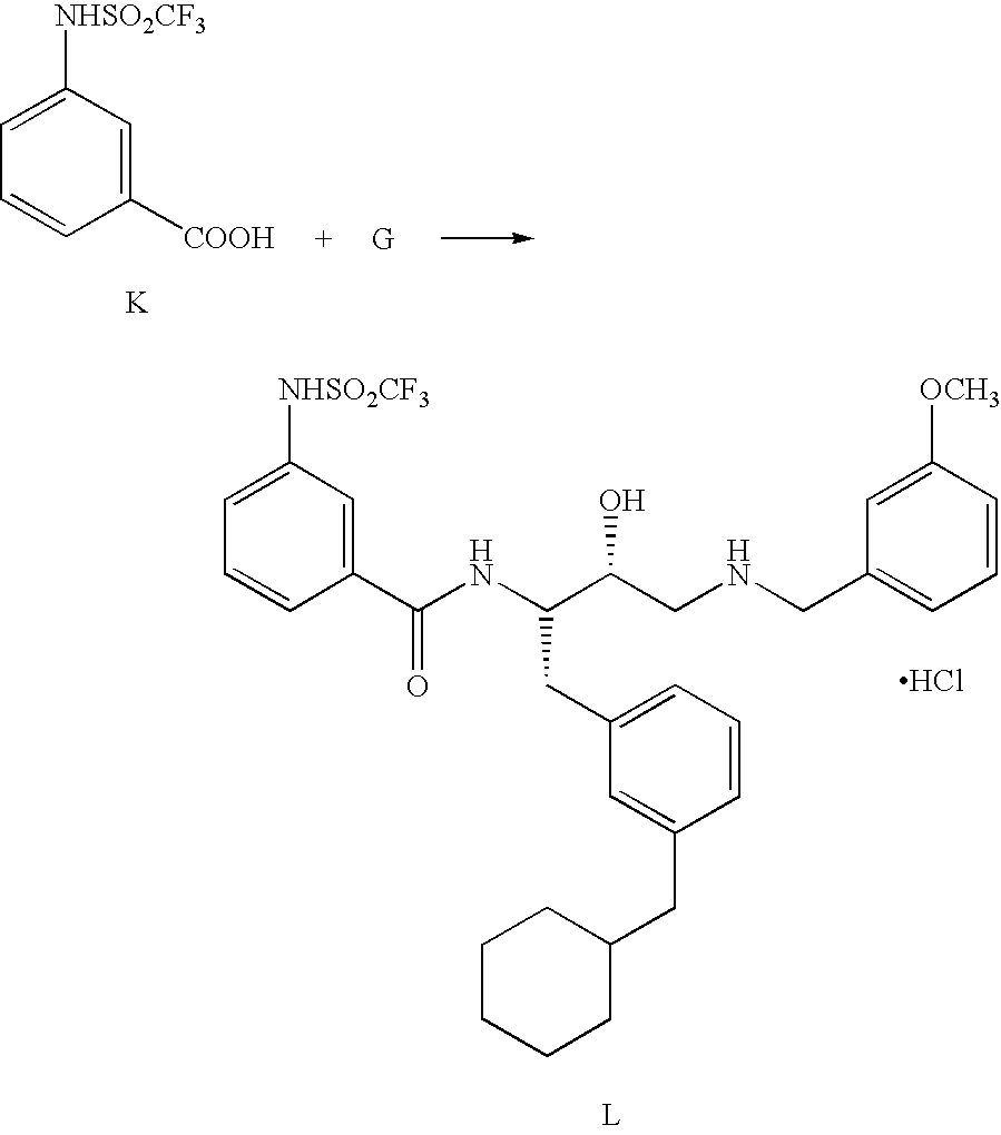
C1=CC([COOH])=CC([NHSO2CF3])=C1.[K].C(NC(C(CNCC1=CC=CC([OCH3])=C1)O)CC1=CC=CC(CC2CCCCC2)=C1)(C1=CC([NHSO2CF3])=CC=C1)=O.[L].Cl
